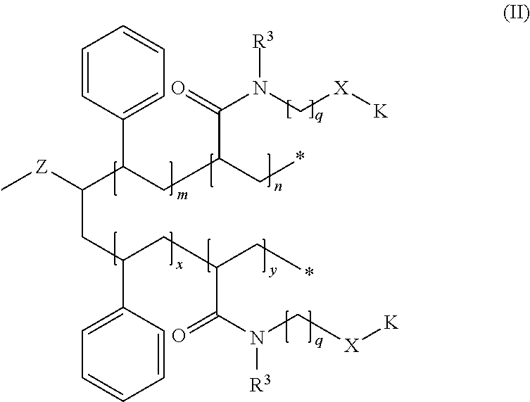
C1=CC(C(CC(C*)C(=O)N(C[X][K])[R3])C([Z]C)CC(C2=CC=CC=C2)CC(C*)C(N(C[X][K])[R3])=O)=CC=C1
